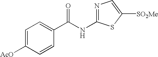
C1=C([AcO])C=CC(C(NC2=NC=C([SO2Me])S2)=O)=C1
